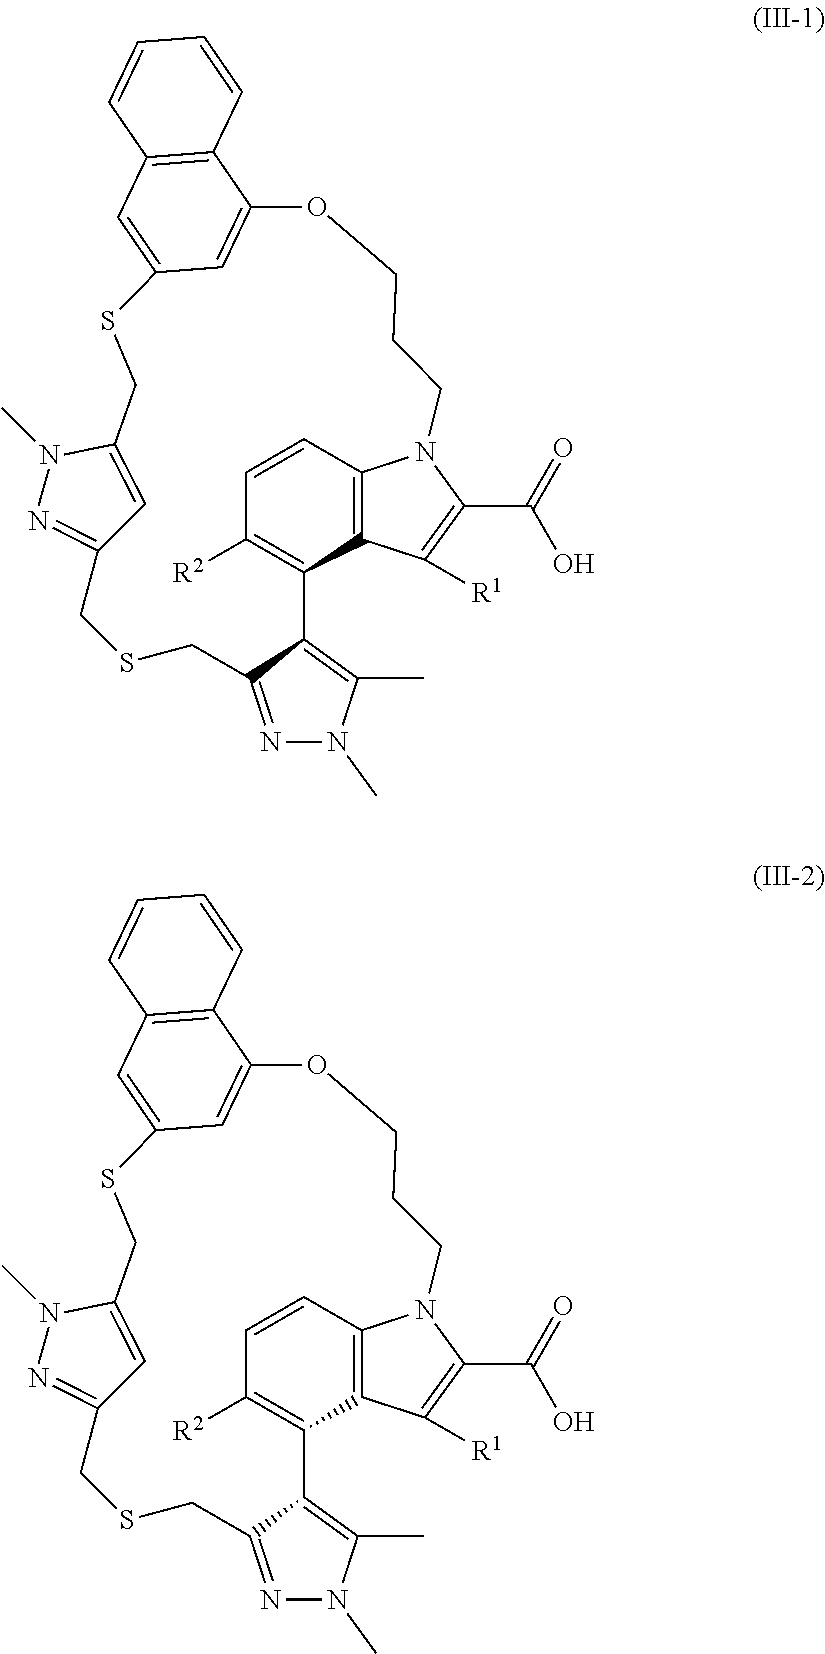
C1=CC2=C3C(=C1[R2])C1=C(C)N(C)N=C1CSCC1=NN(C)C(=C1)CSC1=CC4=C(C(=C1)OCCCN2C(C(=O)O)=C3[R1])C=CC=C4.C1=CC2=C3C(=C1[R2])C1=C(C)N(C)N=C1CSCC1=NN(C)C(=C1)CSC1=CC4=C(C(=C1)OCCCN2C(C(=O)O)=C3[R1])C=CC=C4
